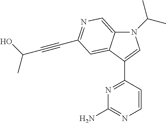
N1(C(C)C)C2=CN=C(C#CC(O)C)C=C2C(C2=NC(N)=NC=C2)=C1
